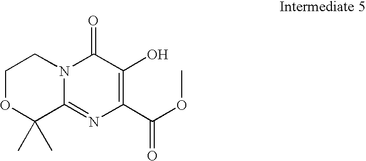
C1OC(C)(C)C2=NC(C(OC)=O)=C(O)C(=O)N2C1
